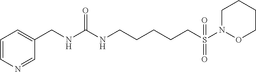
C1=CN=CC(CNC(NCCCCCS(N2OCCCC2)(=O)=O)=O)=C1
